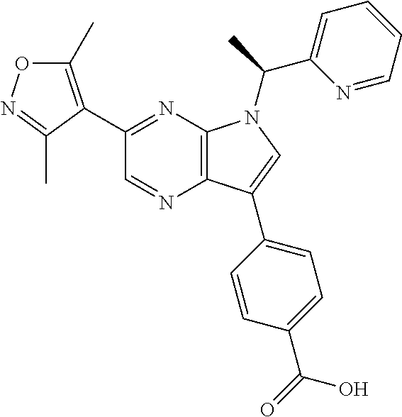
C12=C(N=C(C3=C(C)ON=C3C)C=N1)N(C(C1=CC=CC=N1)C)C=C2C1=CC=C(C(=O)O)C=C1
